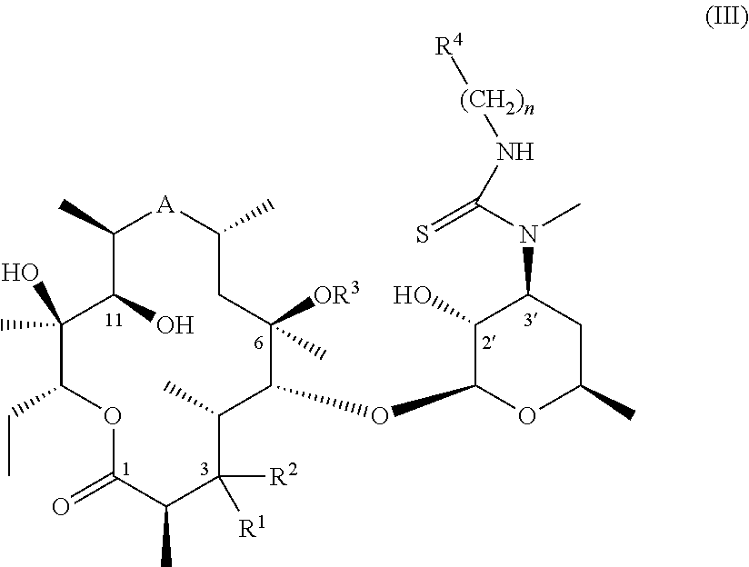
O1C(=O)C(C)C([R2])([R1])C(C)C(OC2OC(C)CC(N(C(=S)N[(CH2)n][R4])C)C2O)C([OR3])(C)CC(C)[A]C(C)C(O)C(C)(O)C1CC
